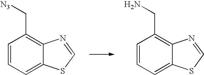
C1=CC=C2C(=C1C[N3])N=CS2.C1=CC=C2C(=C1CN)N=CS2
